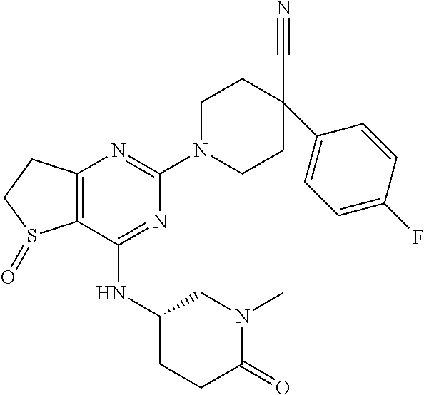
C12=C(C(NC3CCC(=O)N(C)C3)=NC(N3CCC(C4=CC=C(F)C=C4)(C#N)CC3)=N1)S(=O)CC2
